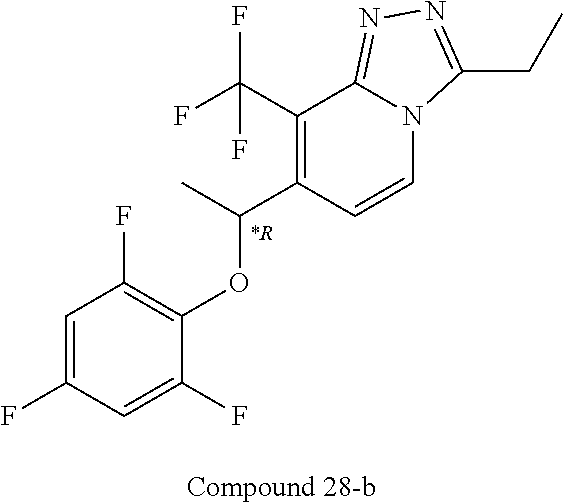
C1=C(F)C=C(F)C(OC(C)C2=C(C(F)(F)F)C3=NN=C(CC)N3C=C2)=C1F
